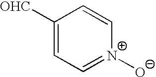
C1([OHC])=CC=[N+]([O-])C=C1
